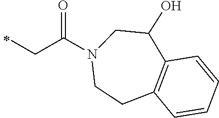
C(C(=O)N1CC(O)C2=C(CC1)C=CC=C2)C
